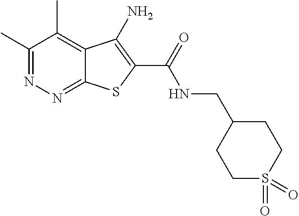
C1(C)=NN=C2C(=C1C)C(N)=C(C(=O)NCC1CCS(=O)(=O)CC1)S2
